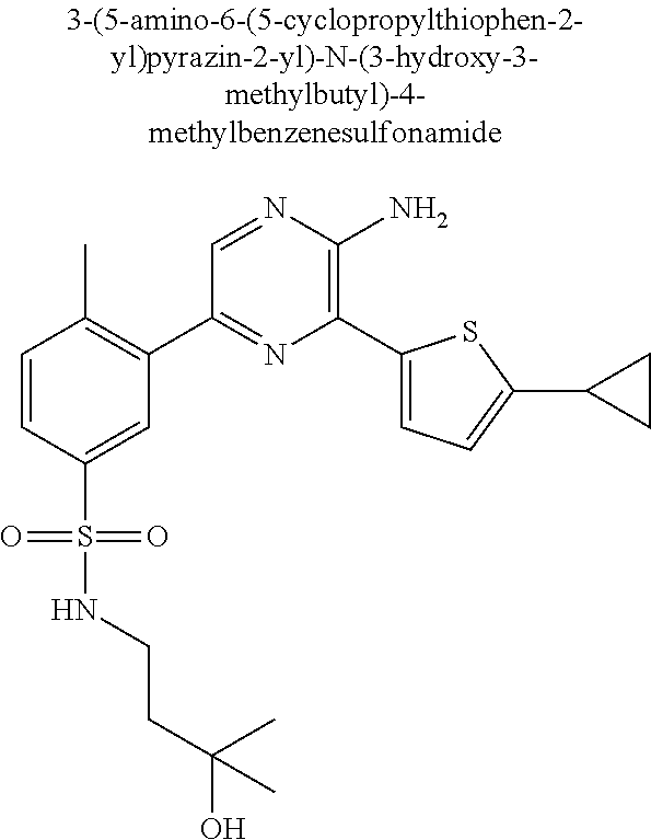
C1=CC(S(=O)(=O)NCCC(O)(C)C)=CC(C2=NC(C3=CC=C(C4CC4)S3)=C(N)N=C2)=C1C
